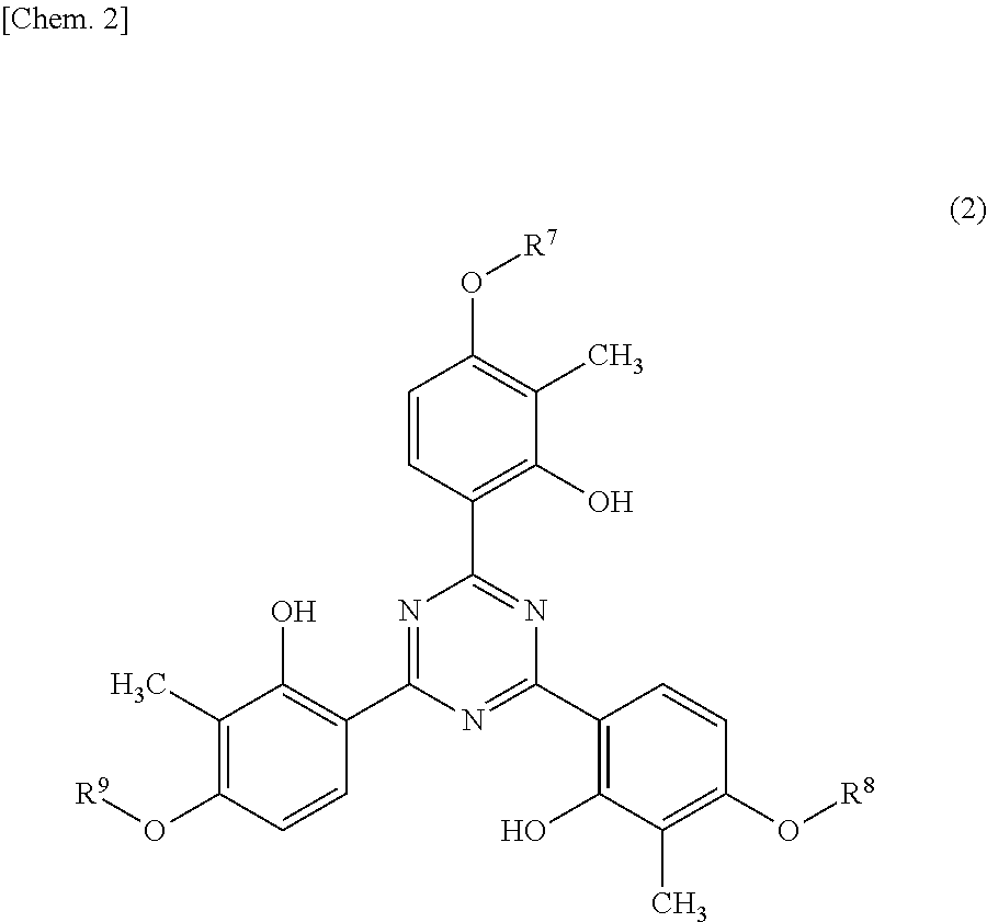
C1=CC(C2=NC(C3=C(O)C(C)=C(O[R8])C=C3)=NC(C3=C(O)C(C)=C(O[R9])C=C3)=N2)=C(O)C(C)=C1O[R7]
